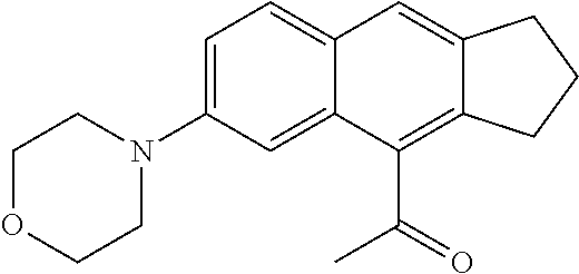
C1=C(N2CCOCC2)C=C2C(=C1)C=C1C(=C2C(=O)C)CCC1
